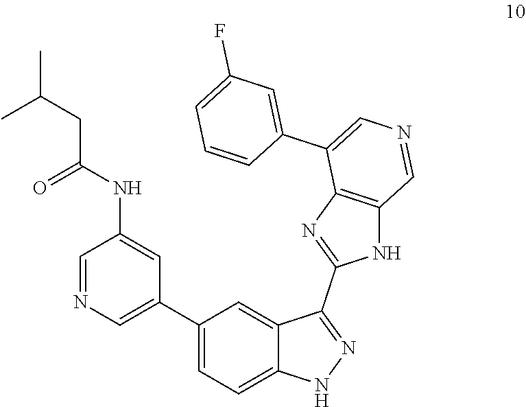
C1=NC=C(C2=CC=C3C(=C2)C(C2=NC4=C(N2)C=NC=C4C2=CC(F)=CC=C2)=NN3)C=C1NC(=O)CC(C)C
